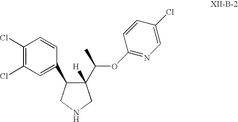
C1(Cl)=C(Cl)C=C(C2C([H])(C(C)OC3=NC=C(Cl)C=C3)CNC2)C=C1
